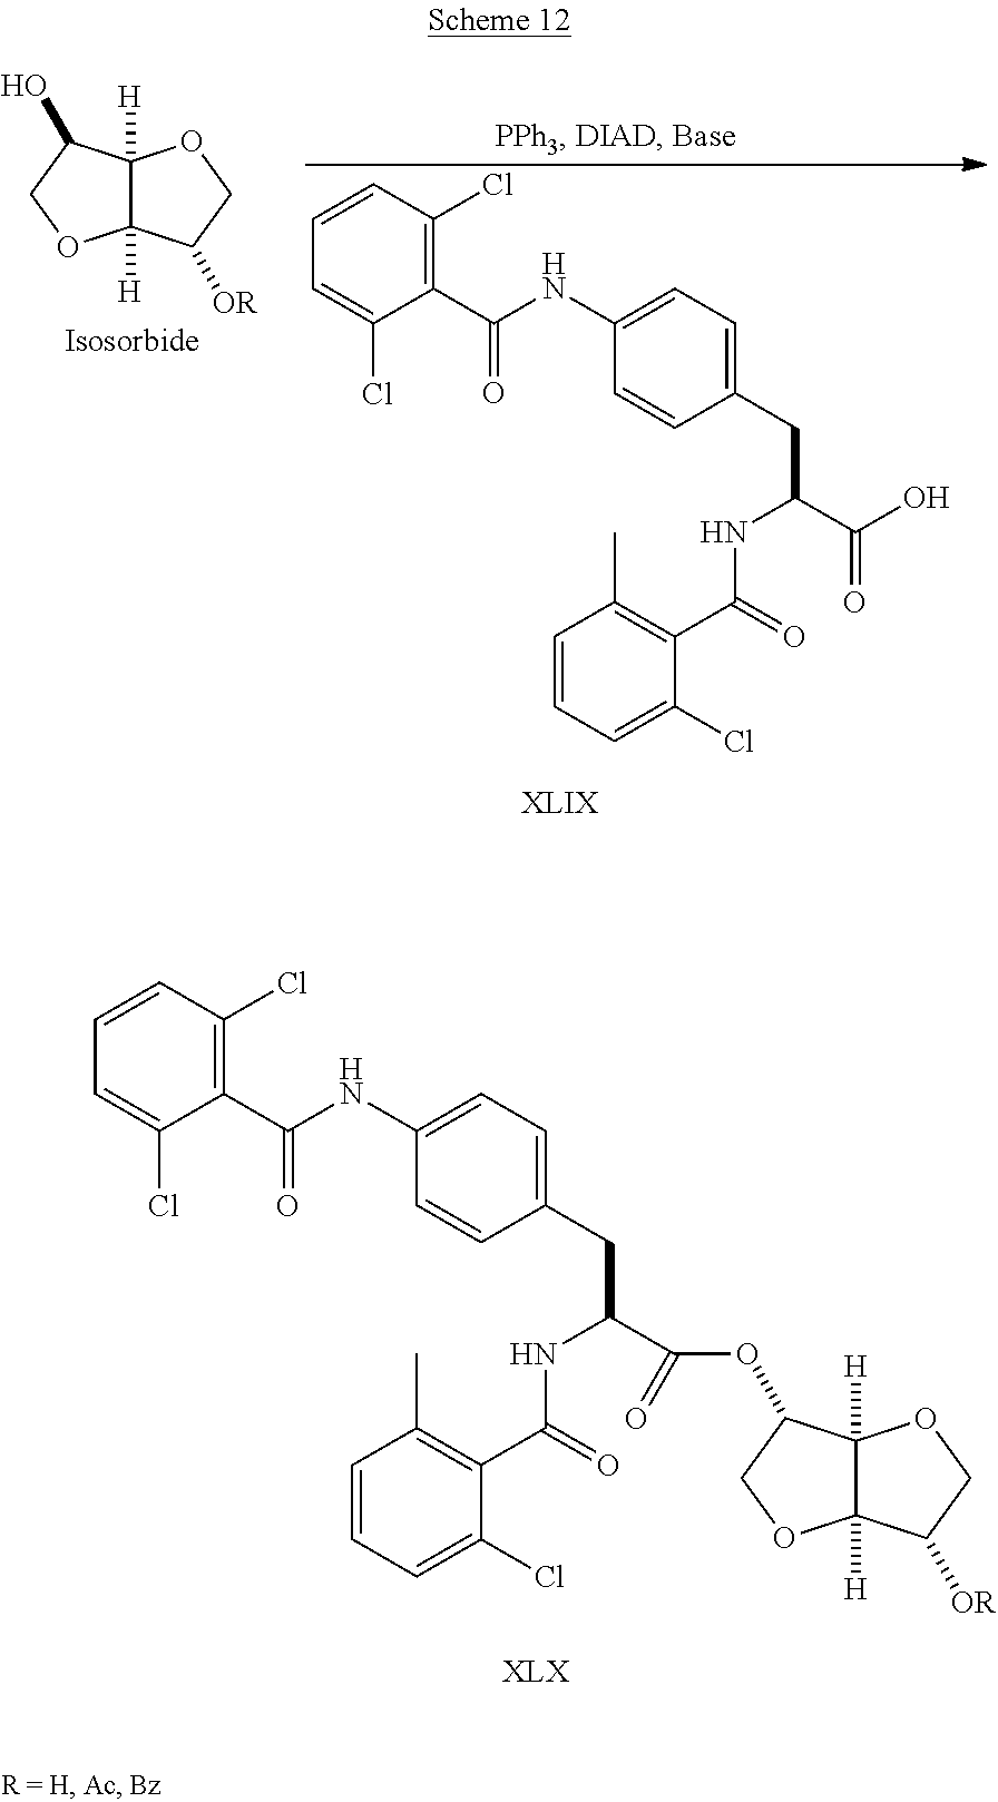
C1(C(NC2=CC=C(CC(C(=O)OC3C4([H])C([H])(OC3)C([OR])CO4)NC(C3=C(C)C=CC=C3Cl)=O)C=C2)=O)=C(Cl)C=CC=C1Cl.C1(C(NC2=CC=C(CC(C(O)=O)NC(C3=C(C)C=CC=C3Cl)=O)C=C2)=O)=C(Cl)C=CC=C1Cl.C12([H])C([H])(C(O)CO1)OCC2[OR]
